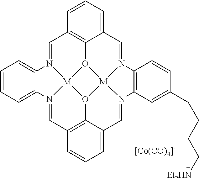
C1=N2[M]34O5C6=C1C=CC=C6C=N1[M]56O3C3=C(C=N4C4=CC=CC=C24)C=CC=C3C=N6C2=C1C=CC(CCCC[Et2HN])=C2.[[Co(CO)4]-]
